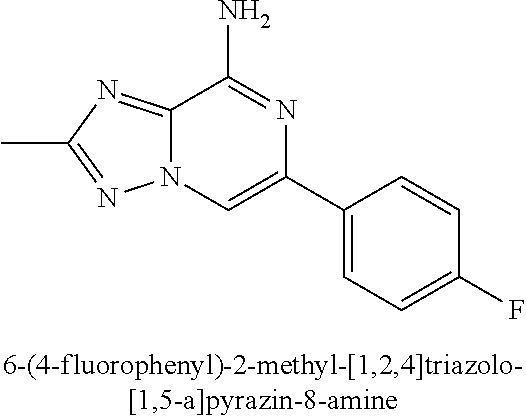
CC1=NN2C(=N1)C(N)=NC(C1=CC=C(F)C=C1)=C2
